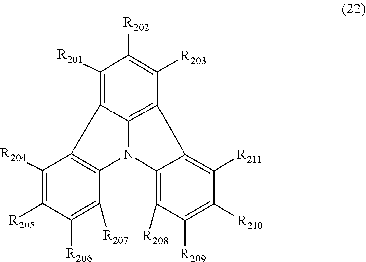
C12=C3N(C4=C([R208])C([R209])=C([R210])C([R211])=C14)C1=C(C3=C([R201])C([R202])=C2[R203])C([R204])=C([R205])C([R206])=C1[R207]
